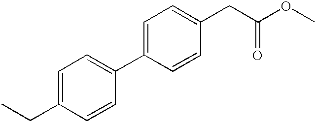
C1=C(CC)C=CC(C2=CC=C(CC(OC)=O)C=C2)=C1
